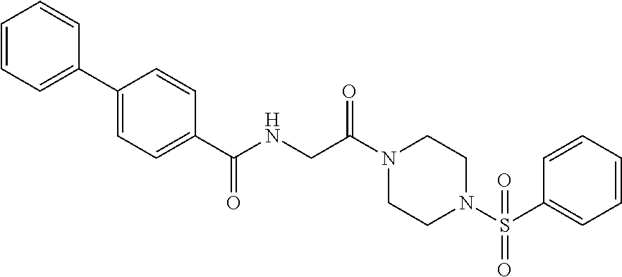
N1(C(CNC(=O)C2=CC=C(C3=CC=CC=C3)C=C2)=O)CCN(S(C2=CC=CC=C2)(=O)=O)CC1
